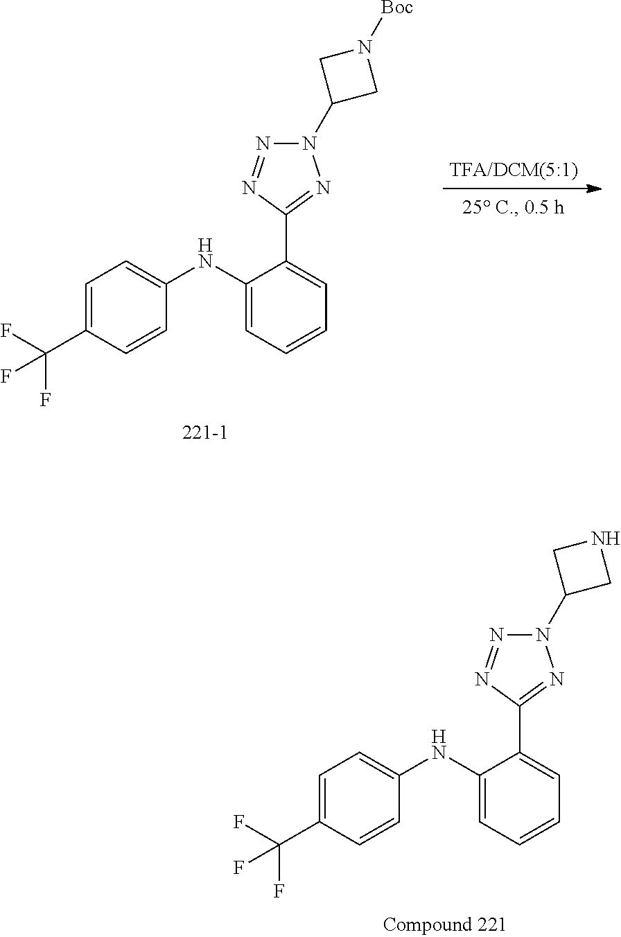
C1=C(C(F)(F)F)C=CC(NC2=CC=CC=C2C2=NN(C3CNC3)N=N2)=C1.C1=C(C(F)(F)F)C=CC(NC2=CC=CC=C2C2=NN(C3CN([Boc])C3)N=N2)=C1
